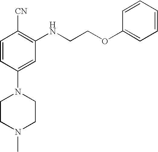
C1=CC(N2CCN(C)CC2)=CC(NCCOC2=CC=CC=C2)=C1[CN]
